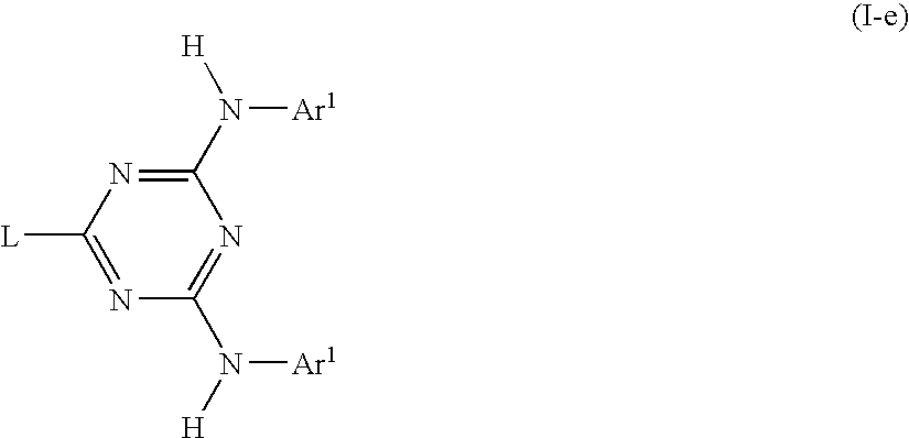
[Ar1]N(C1=NC([L])=NC(N([Ar1])[H])=N1)[H]
